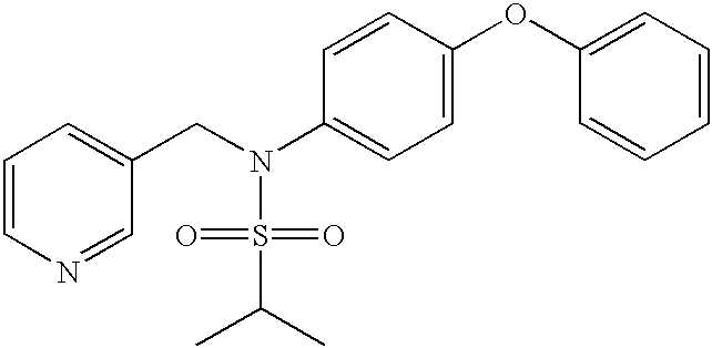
C1=CN=CC(CN(S(=O)(=O)C(C)C)C2=CC=C(OC3=CC=CC=C3)C=C2)=C1
